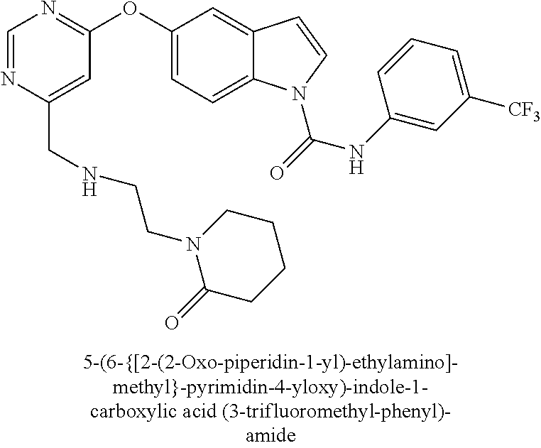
C1=NC(CNCCN2C(=O)CCCC2)=CC(OC2=CC=C3C(=C2)C=CN3C(=O)NC2=CC([CF3])=CC=C2)=N1
